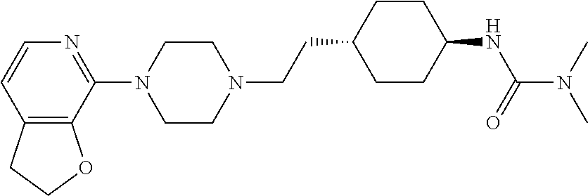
C12=C(C(N3CCN(CCC4CCC(NC(=O)N(C)C)CC4)CC3)=NC=C1)OCC2
